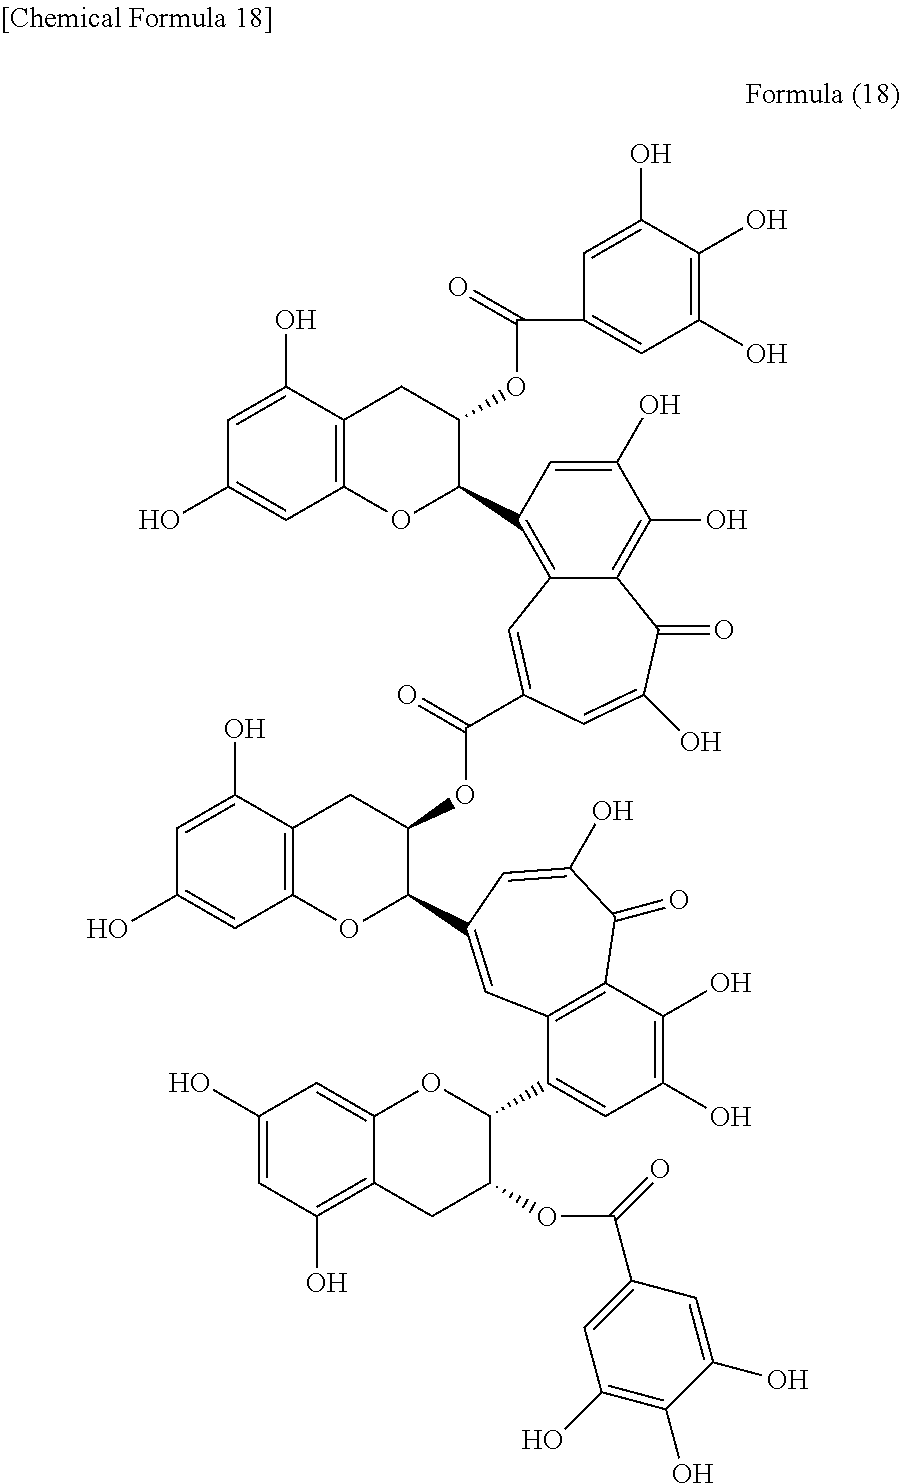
C1(O)=CC(O)=C2C(=C1)OC(C1=CC(O)=C(O)C3=C1C=C(C1C(OC(=O)C4=CC5=C(C6OC7=C(C(O)=CC(O)=C7)CC6OC(=O)C6=CC(O)=C(O)C(O)=C6)C=C(O)C(O)=C5C(=O)C(O)=C4)CC4=C(O1)C=C(O)C=C4O)C=C(O)C3=O)C(OC(C1=CC(O)=C(O)C(O)=C1)=O)C2
